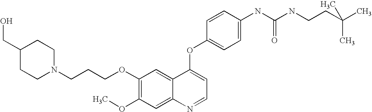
C1(CO)CCN(CCCOC2=C(OC)C=C3C(=C2)C(OC2=CC=C(NC(NCCC(C)(C)C)=O)C=C2)=CC=N3)CC1
